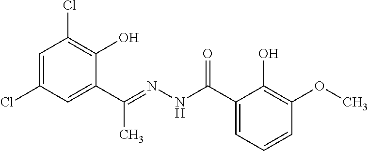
C1=C(Cl)C=C(C(=NNC(C2=CC=CC(OC)=C2O)=O)C)C(O)=C1Cl
